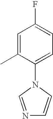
C1=C(C)C(N2C=NC=C2)=CC=C1F
